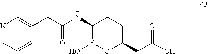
C(C(NC1B(O)OC(CC(O)=O)CC1)=O)C1=CN=CC=C1
